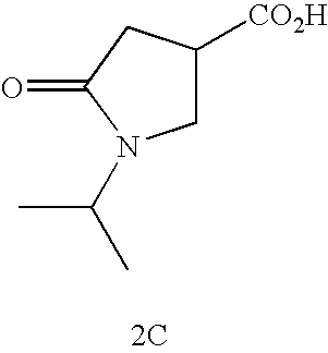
C1([CO2H])CN(C(C)C)C(=O)C1.[2C]
